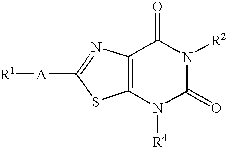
C12=C(N=C([A][R1])S1)C(=O)N([R2])C(=O)N2[R4]
